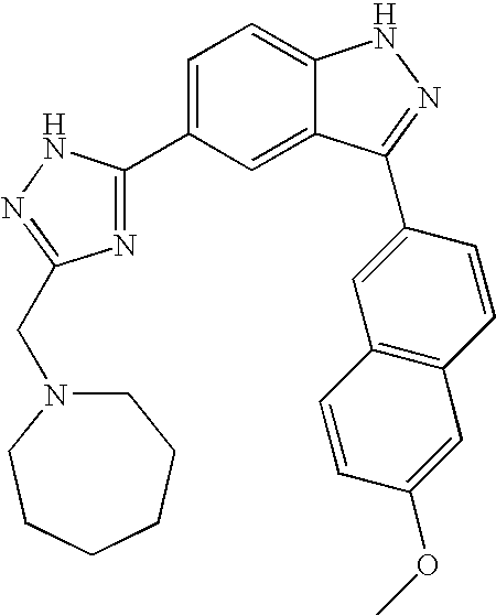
C1=C(C2=NC(CN3CCCCCC3)=NN2)C=C2C(=C1)NN=C2C1=CC2=C(C=C1)C=C(OC)C=C2
